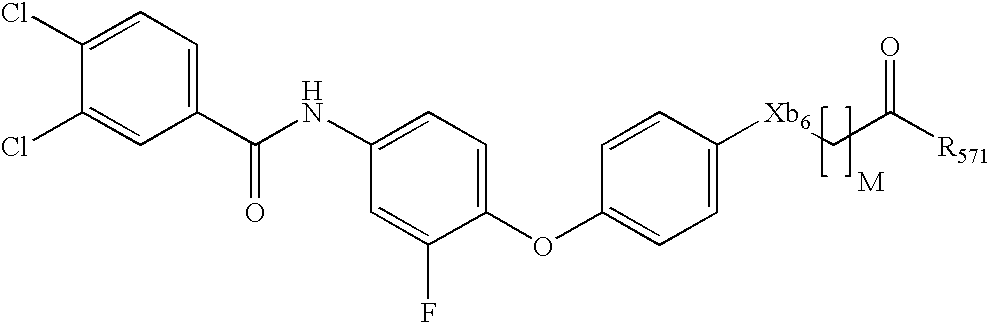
C1(Cl)=CC=C(C(NC2=CC=C(OC3=CC=C([Xb6]CC([R571])=O)C=C3)C(F)=C2)=O)C=C1Cl
